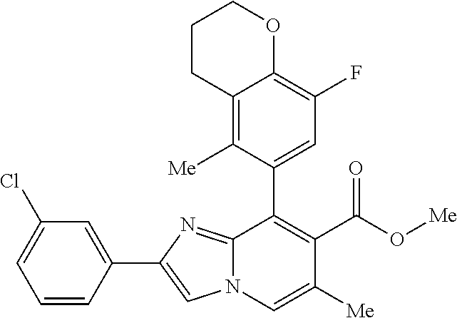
C1(C2=CC(F)=C3C(=C2[Me])CCCO3)=C(C(=O)O[Me])C([Me])=CN2C1=NC(C1=CC(Cl)=CC=C1)=C2
